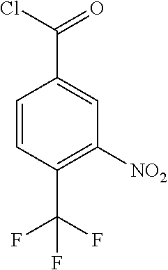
C1=CC(C(F)(F)F)=C([NO2])C=C1C(Cl)=O
